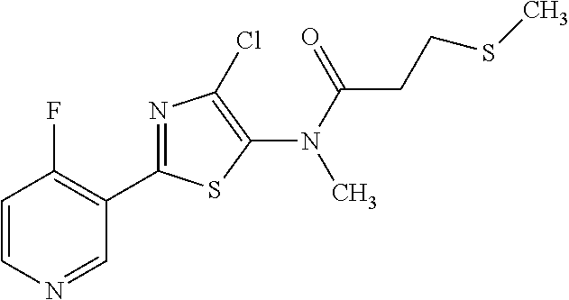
N(C(CCSC)=O)(C1=C(Cl)N=C(C2=C(F)C=CN=C2)S1)C
